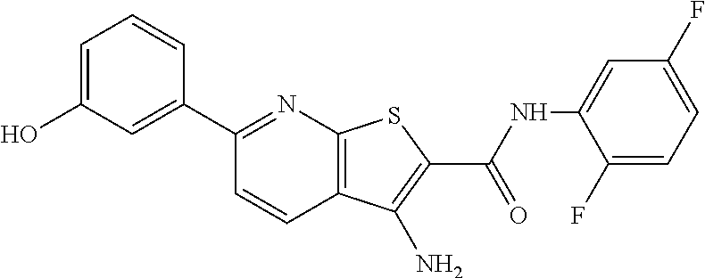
C1(C2=CC(O)=CC=C2)=NC2=C(C=C1)C(N)=C(C(NC1=CC(F)=CC=C1F)=O)S2
